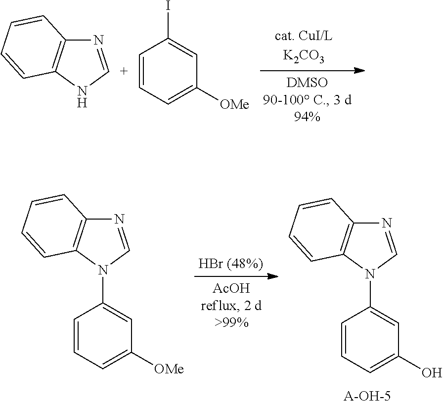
C1=CC=C([OMe])C=C1I.N1=[C+]NC2=C1C=CC=C2.C1=CC=C([OMe])C=C1N1C=NC2=C1C=CC=C2.C1=CC=C(O)C=C1N1C=NC2=C1C=CC=C2
